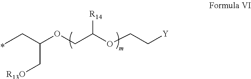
CCC(OCC(OCC[Y])[R14])C[R13O]
